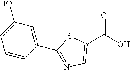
C1(C(O)=O)=CN=C(C2=CC(O)=CC=C2)S1
